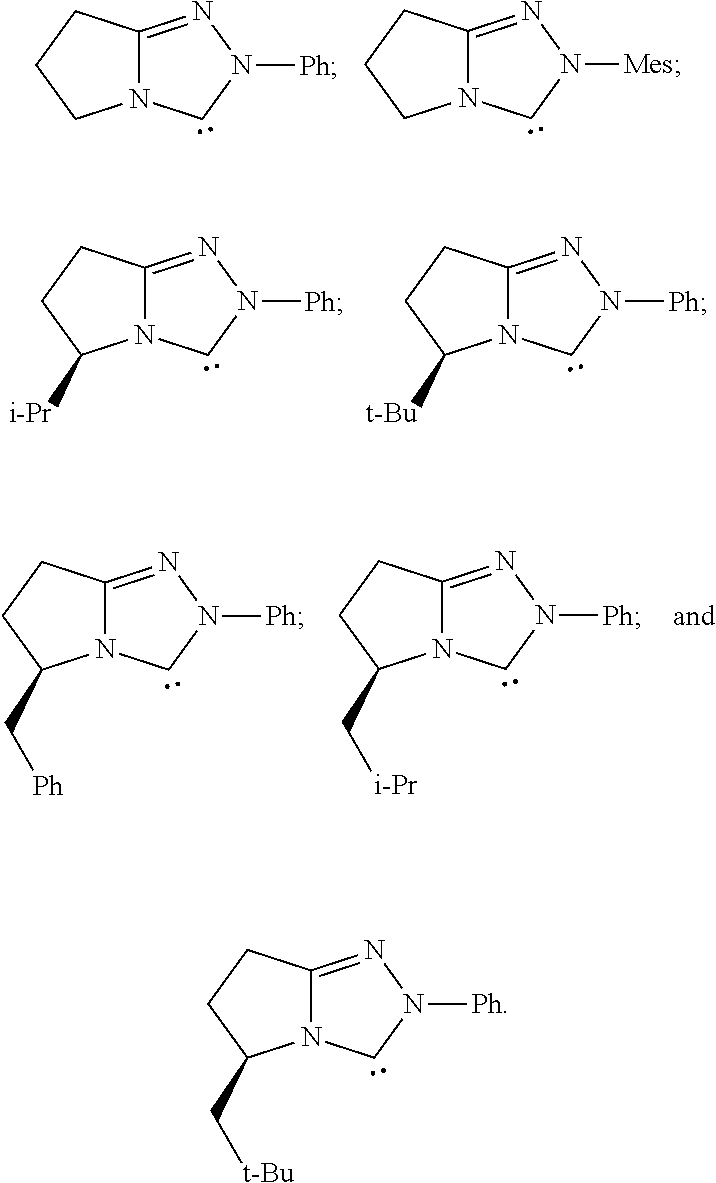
C12=NN([Ph])CN1CCC2.C12=NN([Mes])CN1CCC2.C12=NN([Ph])CN1C([i-Pr])CC2.C12=NN([Ph])CN1C([t-Bu])CC2.C12=NN([Ph])CN1C(C[Ph])CC2.C12=NN([Ph])CN1C(C[i-Pr])CC2.C12=NN([Ph])CN1C(C[t-Bu])CC2
